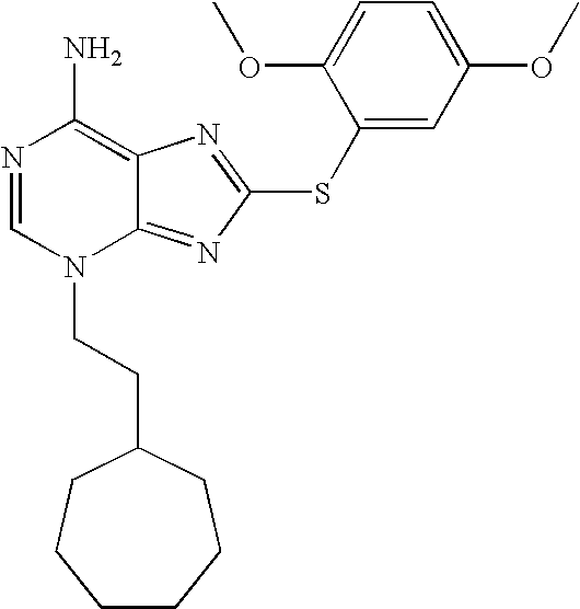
N1=CN(CCC2CCCCCC2)C2=NC(SC3=CC(OC)=CC=C3OC)=NC2=C1N
